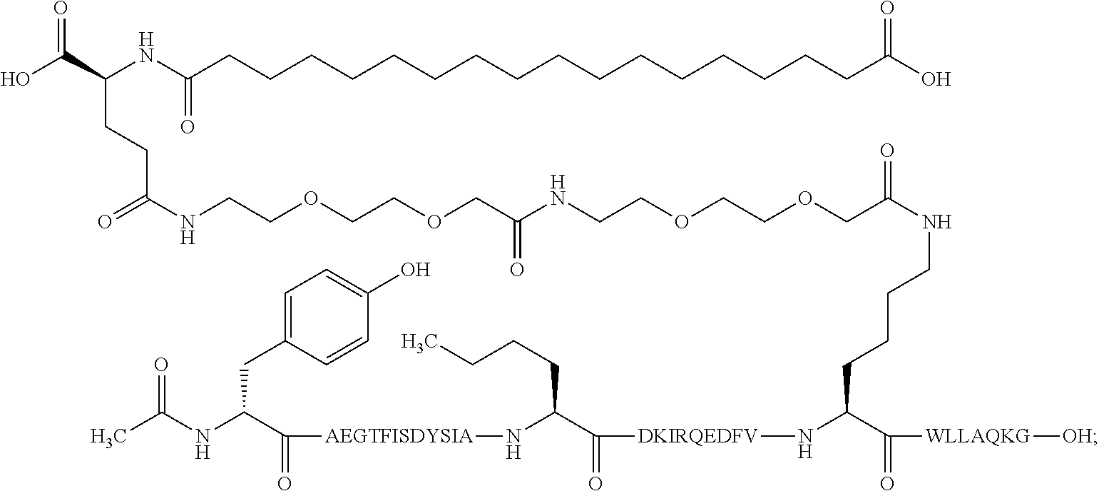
C(CC(C(=O)[WLLAQKG][OH])N[DKIRQEDFV]C(C(CCCC)N[AEGTFISDYSIA]C(C(NC(C)=O)CC1=CC=C(O)C=C1)=O)=O)CCNC(=O)COCCOCCNC(COCCOCCNC(CCC(C(O)=O)NC(CCCCCCCCCCCCCCCCC(O)=O)=O)=O)=O
